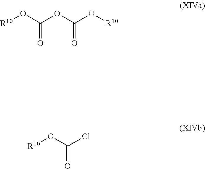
[R10]OC(OC(O[R10])=O)=O.[R10]OC(Cl)=O
